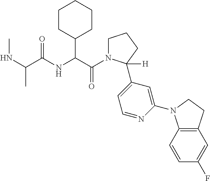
N(C(C(NC(C(=O)N1CCCC1(C1=CC=NC(N2C3=C(CC2)C=C(F)C=C3)=C1)[H])C1CCCCC1)=O)C)C
